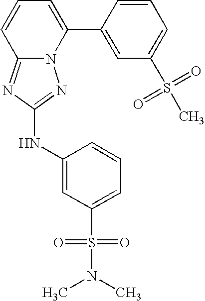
N12C(=NC(NC3=CC(S(N(C)C)(=O)=O)=CC=C3)=N1)C=CC=C2C1=CC(S(C)(=O)=O)=CC=C1
